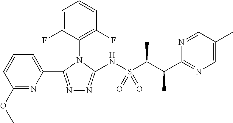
C1=C(F)C(N2C(NS(C(C(C3=NC=C(C)C=N3)C)C)(=O)=O)=NN=C2C2=CC=CC(OC)=N2)=C(F)C=C1
